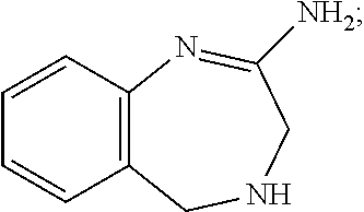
C12=C(C=CC=C1)N=C([NH2])CNC2
